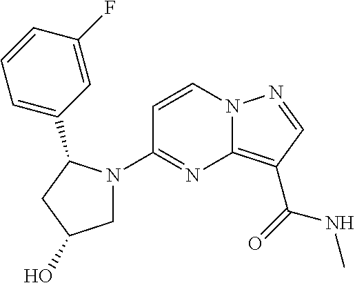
C1=CN2C(=C(C(=O)NC)C=N2)N=C1N1CC(O)CC1C1=CC=CC(F)=C1
